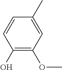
C1(O)=C(OC)C=C(C)C=C1
